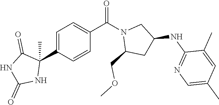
C1=C(C2(C)C(=O)NC(=O)N2)C=CC(C(N2C(COC)CC(NC3=NC=C(C)C=C3C)C2)=O)=C1
